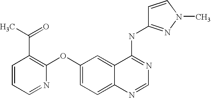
C1=CC=NC(OC2=CC=C3C(=C2)C(NC2=NN(C)C=C2)=NC=N3)=C1C(C)=O
